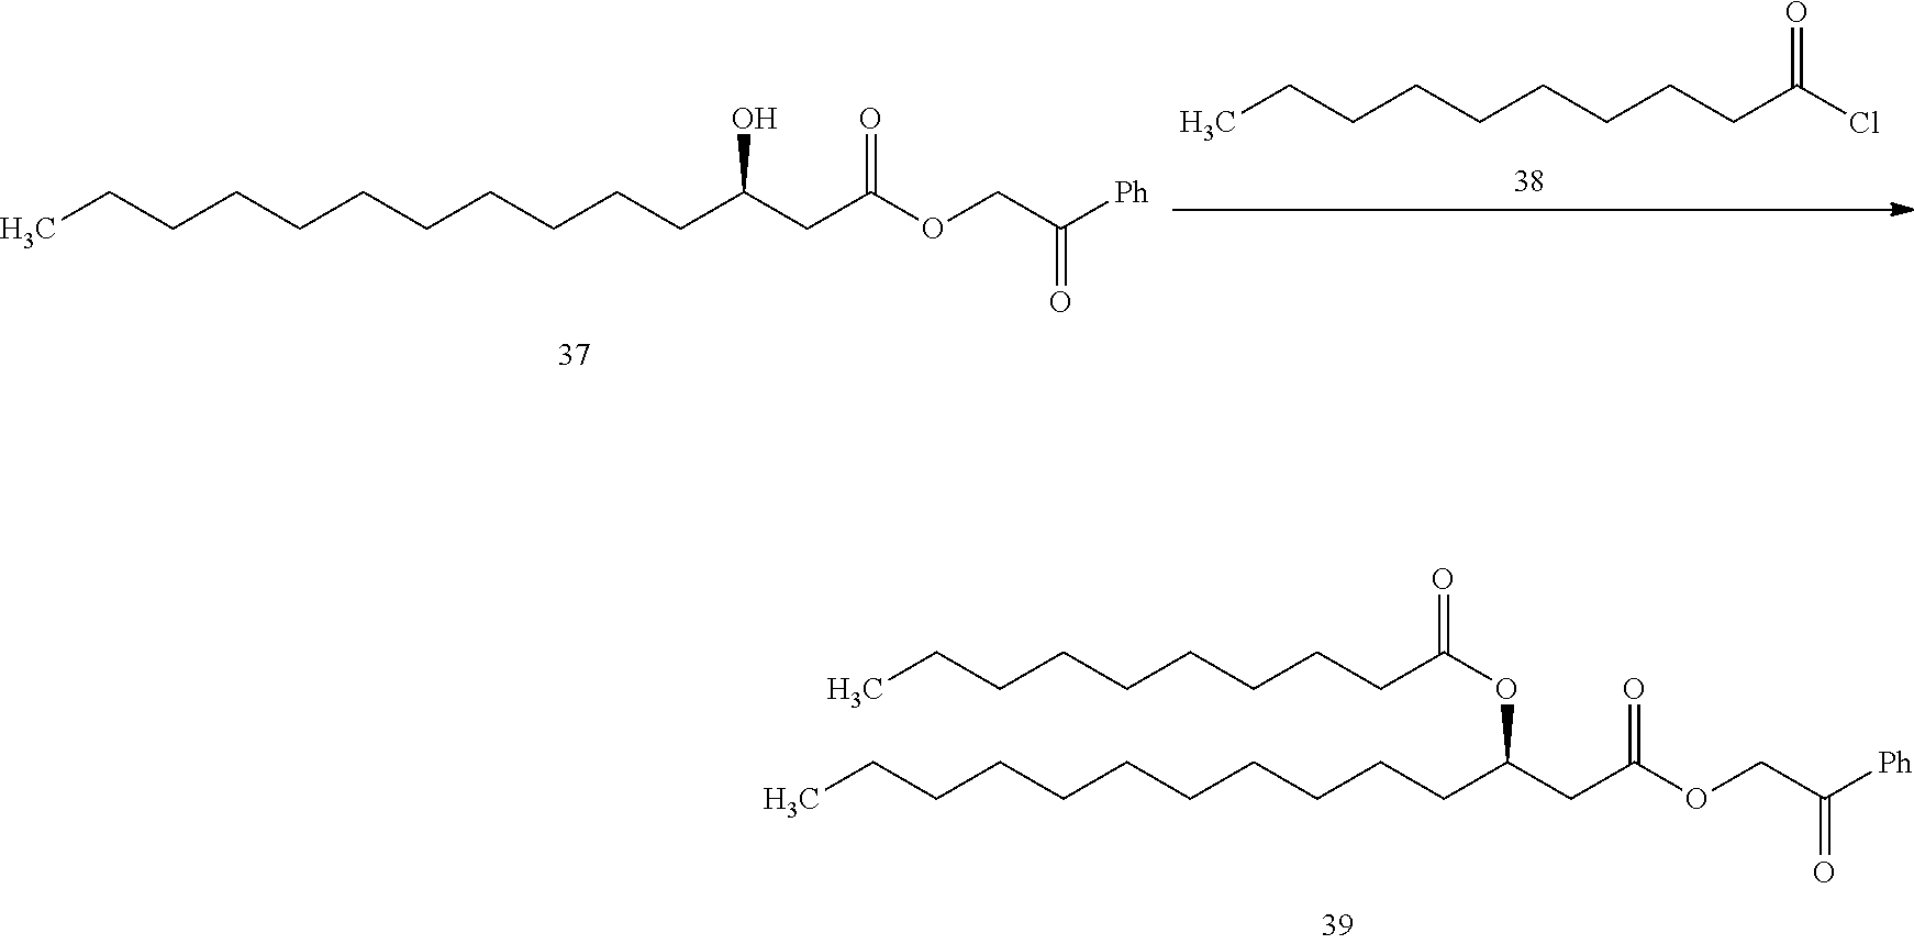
CCCCCCCCCCCC(CC(OCC([Ph])=O)=O)OC(=O)CCCCCCCCC.CCCCCCCCCCCC(CC(OCC([Ph])=O)=O)O.CCCCCCCCCC(Cl)=O
